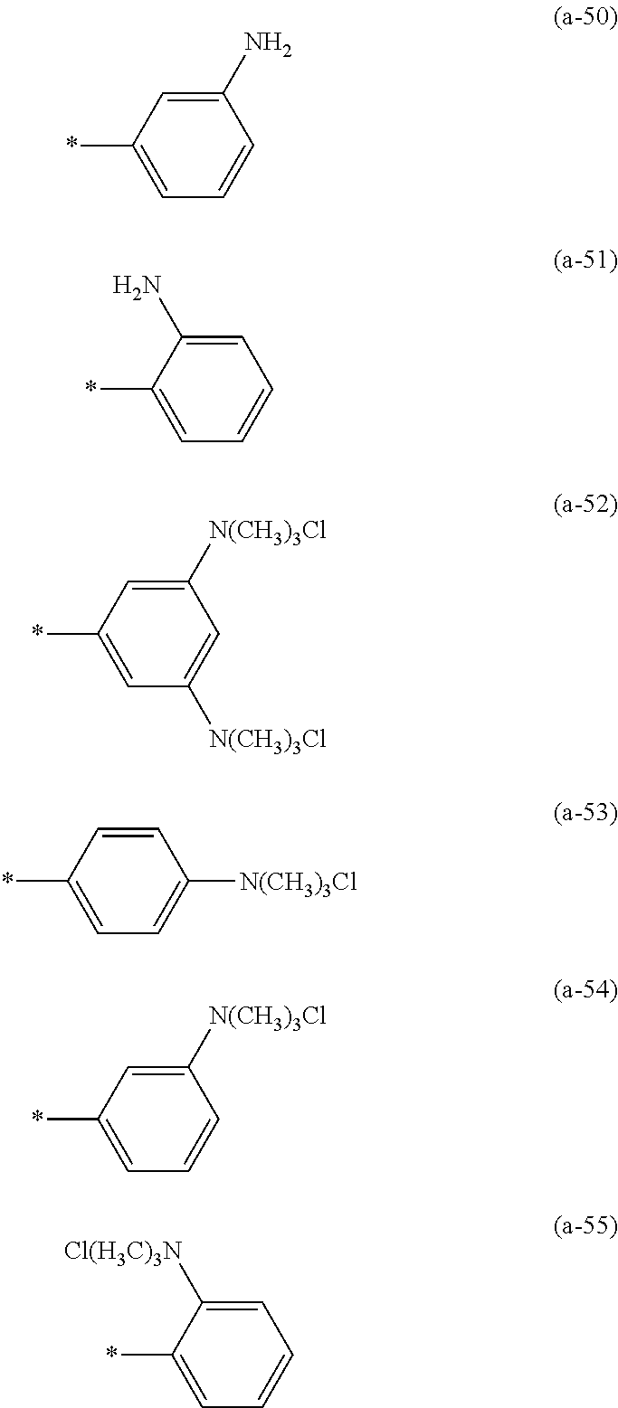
C1=CC=C(*)C=C1N.C1=CC=C(*)C(N)=C1.C1=C([N(CH3)3Cl])C=C(*)C=C1[N(CH3)3Cl].C1([N(CH3)3Cl])=CC=C(*)C=C1.C1=CC=C(*)C=C1[N(CH3)3Cl].C1=CC=C(*)C([Cl(H3C)3N])=C1
